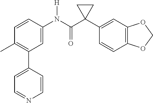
C1=C(N(C(C2(C3=CC4=C(C=C3)OCO4)CC2)=O)[H])C=CC(C)=C1C1=CC=NC=C1
